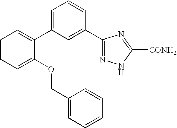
C1(C2=CC=CC(C3=NNC([CONH2])=N3)=C2)=CC=CC=C1OCC1=CC=CC=C1
